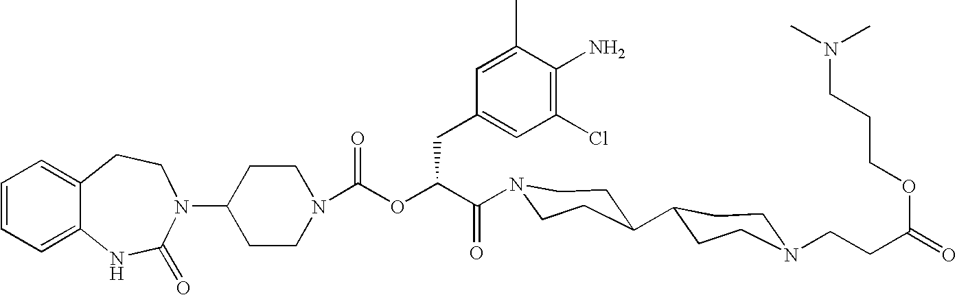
C12=CC=CC=C1NC(=O)N(C1CCN(C(OC(C(=O)N3CCC(C4CCN(CCC(=O)OCCCN(C)C)CC4)CC3)CC3=CC(Cl)=C(N)C(C)=C3)=O)CC1)CC2
